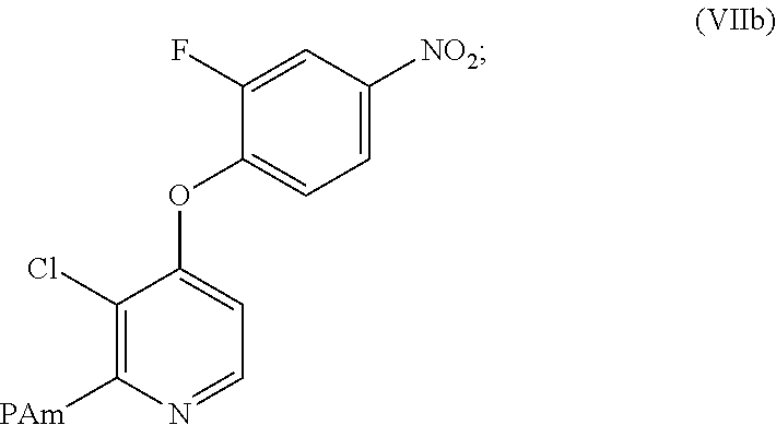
C1(Cl)=C([PAm])N=CC=C1OC1=CC=C([NO2])C=C1F
